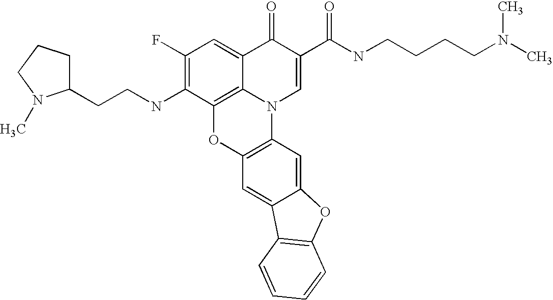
C12=C3C(=CC(F)=C1NCCC1CCCN1C)C(=O)C(C(=O)NCCCCN(C)C)=CN3C1=C(O2)C=C2C(=C1)OC1=C2C=CC=C1
